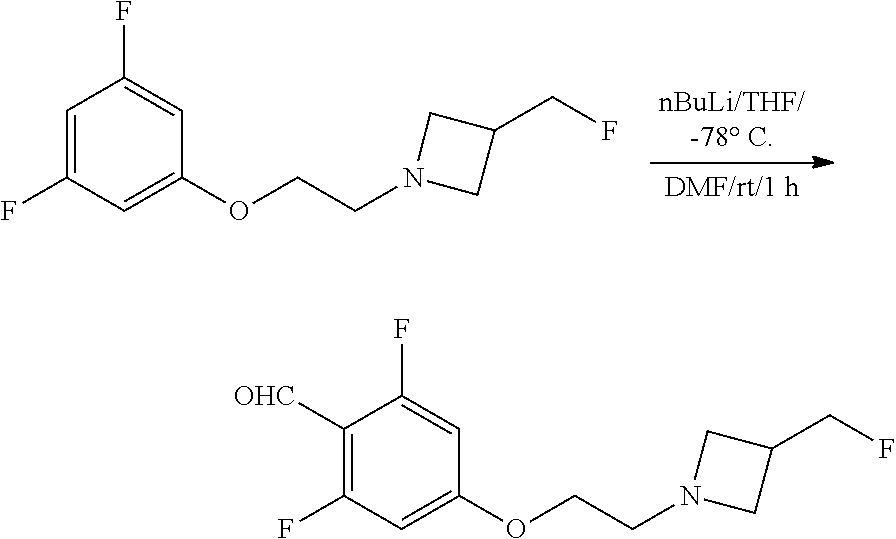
C1(F)=CC(F)=CC(OCCN2CC(CF)C2)=C1.C1([OHC])=C(F)C=C(OCCN2CC(CF)C2)C=C1F
